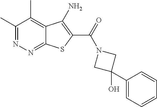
C1(C)=NN=C2C(=C1C)C(N)=C(C(=O)N1CC(C3=CC=CC=C3)(O)C1)S2
